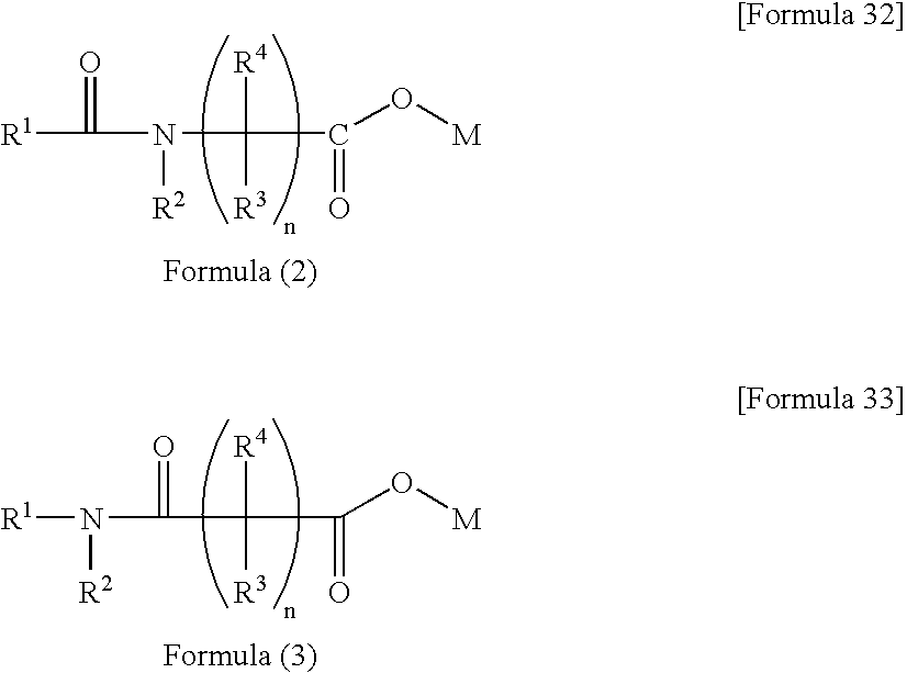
[R1]C(=O)N([R2])C([R4])([R3])C(=O)O[M].[R1]N(C(C([R4])([R3])C(=O)O[M])=O)[R2]
